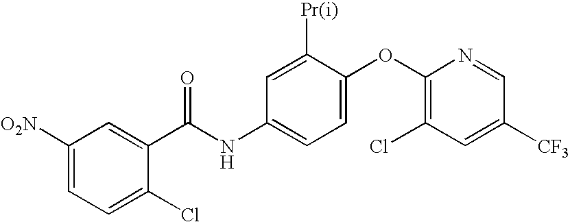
C1([O2N])=CC=C(Cl)C(C(NC2=CC=C(OC3=C(Cl)C=C([CF3])C=N3)C([Pr])=C2)=O)=C1
